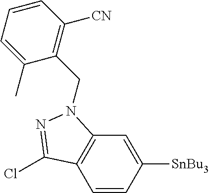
C1=CC([SnBu3])=CC2=C1C(Cl)=NN2CC1=C([CN])C=CC=C1C
